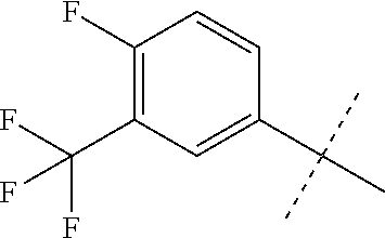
C1(C(C)(C)C)=CC(C(F)(F)F)=C(F)C=C1
